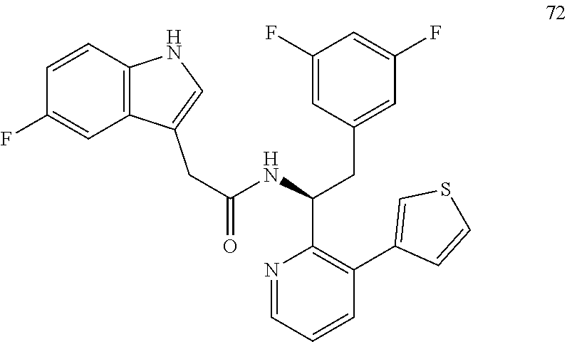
N1=CC=CC(C2=CSC=C2)=C1C(NC(=O)CC1=CNC2=C1C=C(F)C=C2)CC1=CC(F)=CC(F)=C1
